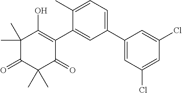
C1(C)(C)C(=O)C(C)(C)C(=O)C(C2=CC(C3=CC(Cl)=CC(Cl)=C3)=CC=C2C)=C1O
